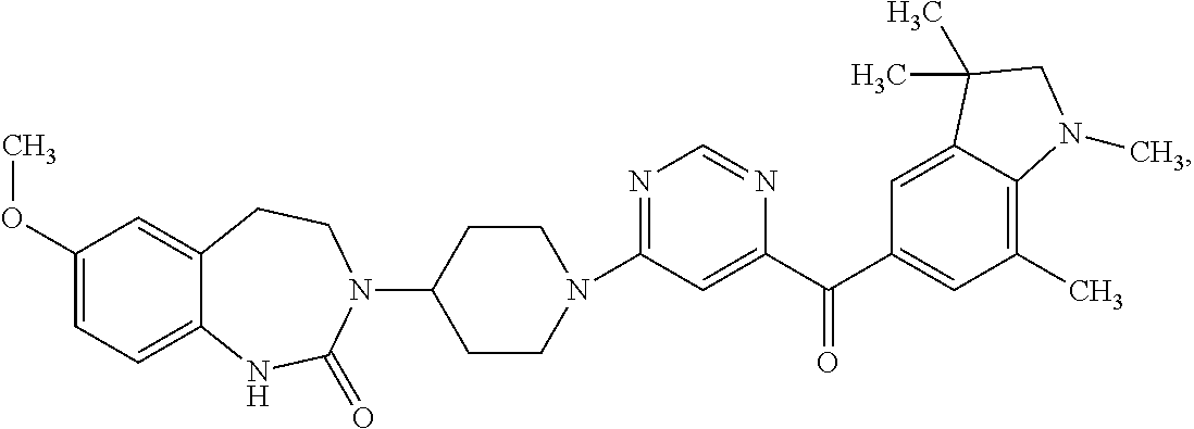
N1=C(N2CCC(N3C(=O)NC4=CC=C(OC)C=C4CC3)CC2)C=C(C(C2=CC(C)=C3C(=C2)C(C)(C)CN3C)=O)N=C1
